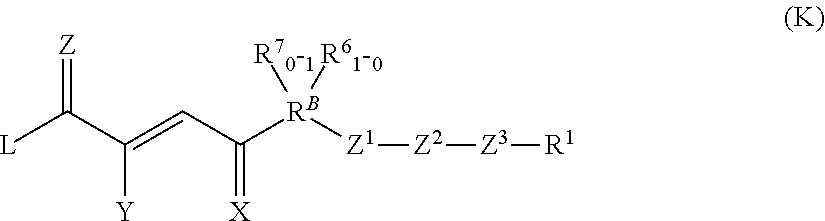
[R70-1][RB]([Z1][Z2][Z3][R1])([R61-0])C(C=C(C([L])=[Z])[Y])=[X]
